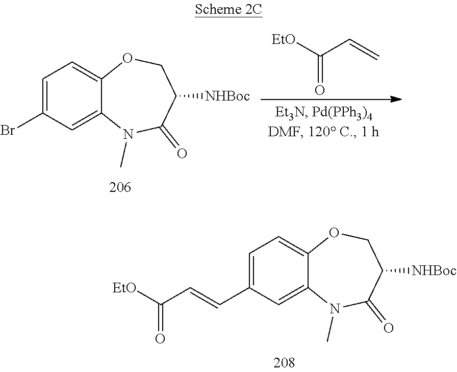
C12=CC=C(Br)C=C1N(C)C(=O)C([NHBoc])CO2.[EtO]C(C=C)=O.C12=CC=C(C=CC([EtO])=O)C=C1N(C)C(=O)C([NHBoc])CO2
